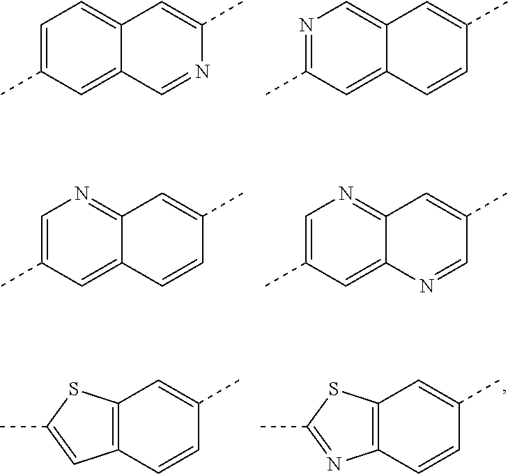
C1=C(C)C=C2C(=C1)C=C(C)N=C2.N1=C(C)C=C2C(=C1)C=C(C)C=C2.C1=C(C)C=C2C(=N1)C=C(C)C=C2.C1=C(C)C=C2C(=N1)C=C(C)C=N2.C12=C(C=C(C)C=C1)SC(C)=N2.C12=C(C=C(C)C=C1)SC(C)=C2
